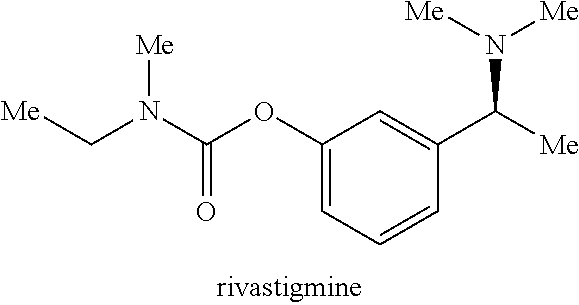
[Me]C(C1=CC(OC(N(C[Me])[Me])=O)=CC=C1)N([Me])[Me]
